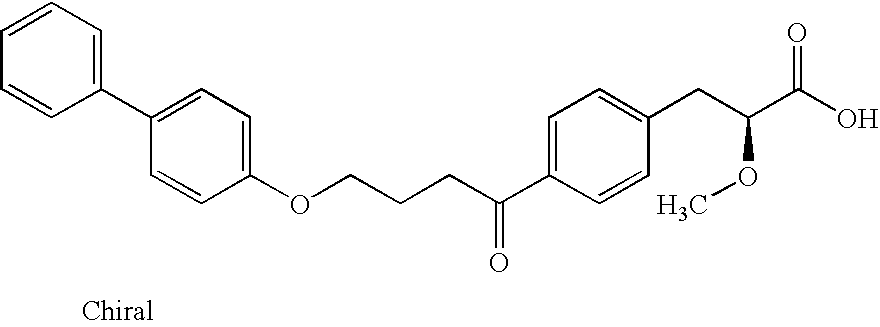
C1(C2=CC=C(OCCCC(C3=CC=C(CC(C(O)=O)OC)C=C3)=O)C=C2)=CC=CC=C1
